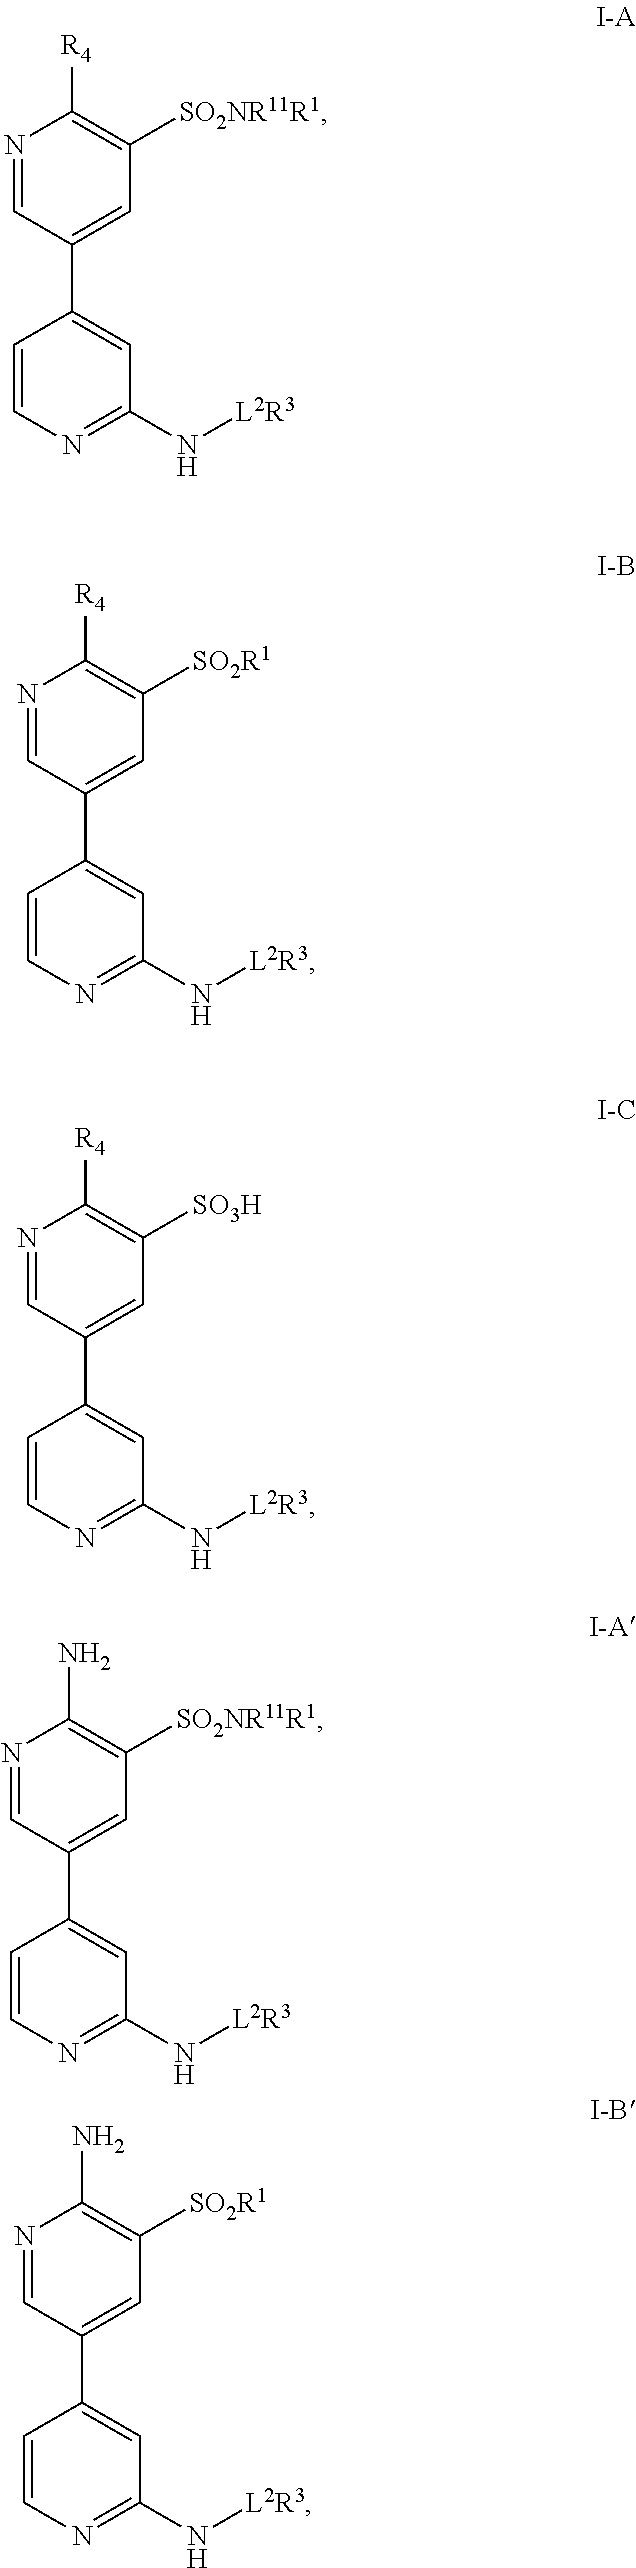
N1=CC(C2=CC(N[L2R3])=NC=C2)=CC([SO2NR11R1])=C1[R4].N1=CC(C2=CC(N[L2R3])=NC=C2)=CC([SO2R1])=C1[R4].N1=CC(C2=CC(N[L2R3])=NC=C2)=CC([SO3H])=C1[R4].N1=CC(C2=CC(N[L2R3])=NC=C2)=CC([SO2NR11R1])=C1N.N1=CC(C2=CC(N[L2R3])=NC=C2)=CC([SO2R1])=C1N
